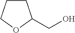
C1CC(CO)OC1
